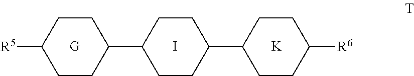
C1CC([R5])CCC1C1CCC(C2CCC([R6])CC2)CC1.I.[K]
